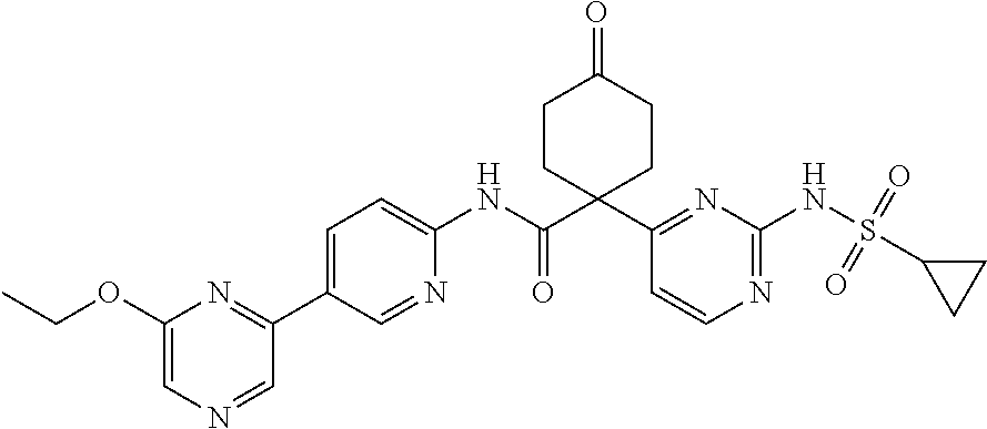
N1=CC(C2=CC=C(NC(C3(C4=NC(NS(C5CC5)(=O)=O)=NC=C4)CCC(=O)CC3)=O)N=C2)=NC(OCC)=C1
